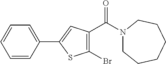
N1(C(=O)C2=C(Br)SC(C3=CC=CC=C3)=C2)CCCCCC1
